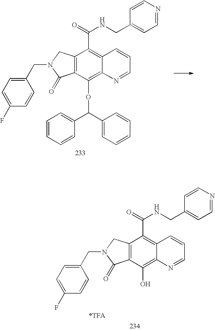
C12=C(C(OC(C3=CC=CC=C3)C3=CC=CC=C3)=C3C(=C1C(=O)NCC1=CC=NC=C1)C=CC=N3)C(=O)N(CC1=CC=C(F)C=C1)C2.C12=C(C(O)=C3C(=C1C(=O)NCC1=CC=NC=C1)C=CC=N3)C(=O)N(CC1=CC=C(F)C=C1)C2
